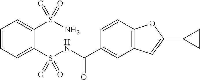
C1=CC=C(S(NC(C2=CC3=C(C=C2)OC(C2CC2)=C3)=O)(=O)=O)C(S(N)(=O)=O)=C1
